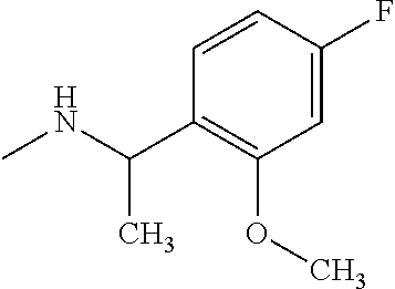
N(C)C(C)C1=C(OC)C=C(F)C=C1
